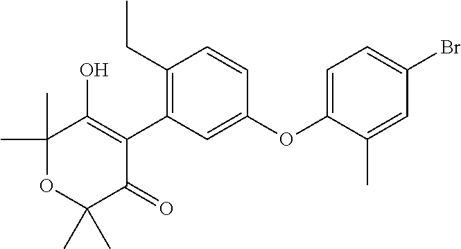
C1(C)(C)OC(C)(C)C(=O)C(C2=C(CC)C=CC(OC3=CC=C(Br)C=C3C)=C2)=C1O
